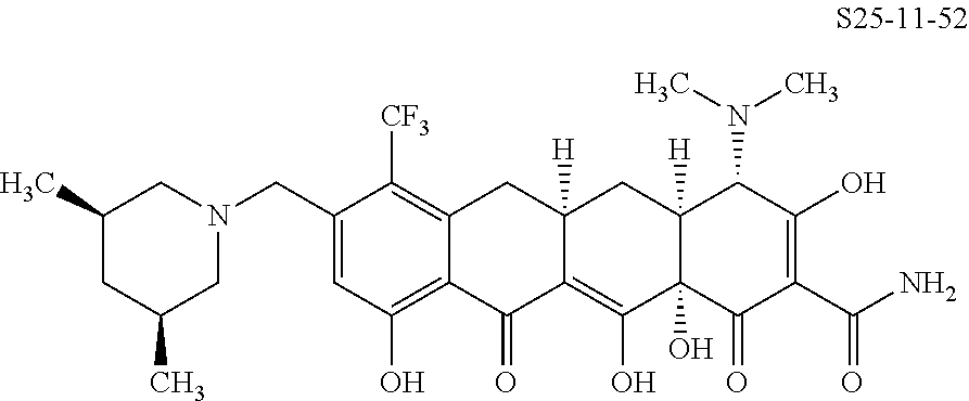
C1(CN2CC(C)CC(C)C2)=CC(O)=C2C(=C1[CF3])CC1([H])C(=C(O)C3(O)C([H])(C1)C(N(C)C)C(O)=C(C(N)=O)C3=O)C2=O
